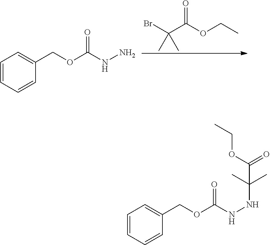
BrC(C(OCC)=O)(C)C.C1=CC=CC(COC(NN)=O)=C1.C1=CC=CC(COC(NNC(C)(C)C(OCC)=O)=O)=C1
